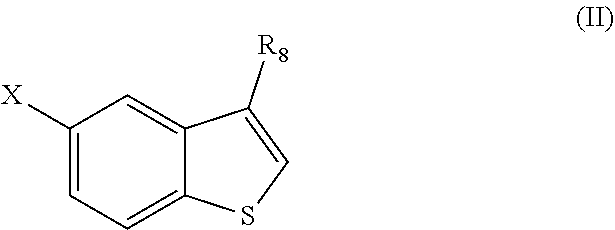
C1([X])=CC=C2C(=C1)C([R8])=CS2
